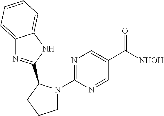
N1=C(N2CCCC2C2=NC3=CC=CC=C3N2)N=CC(C([NHOH])=O)=C1
